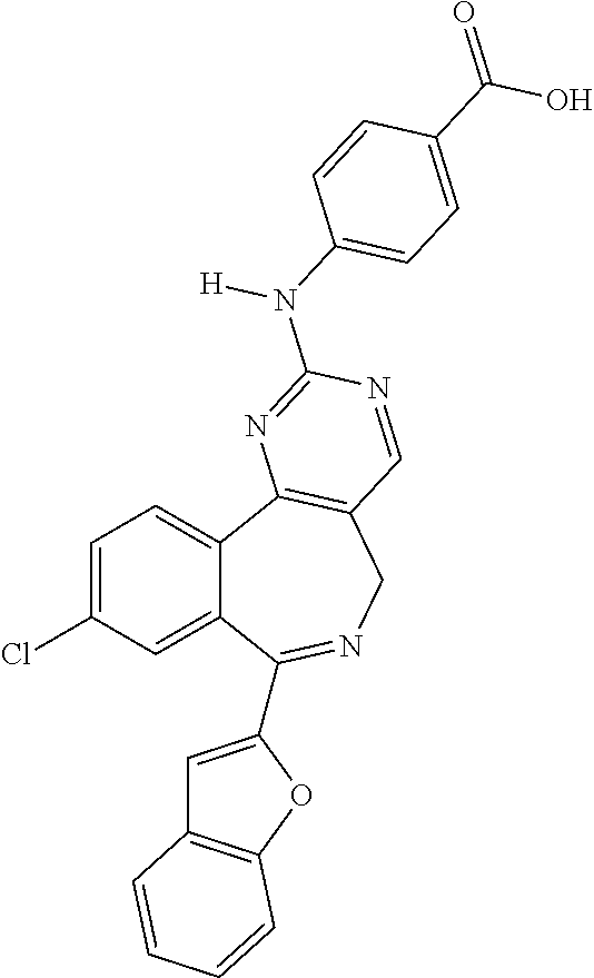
C1=C(Cl)C=C2C(=C1)C1=C(CN=C2C2=CC3=C(O2)C=CC=C3)C=NC(N([H])C2=CC=C(C(O)=O)C=C2)=N1
